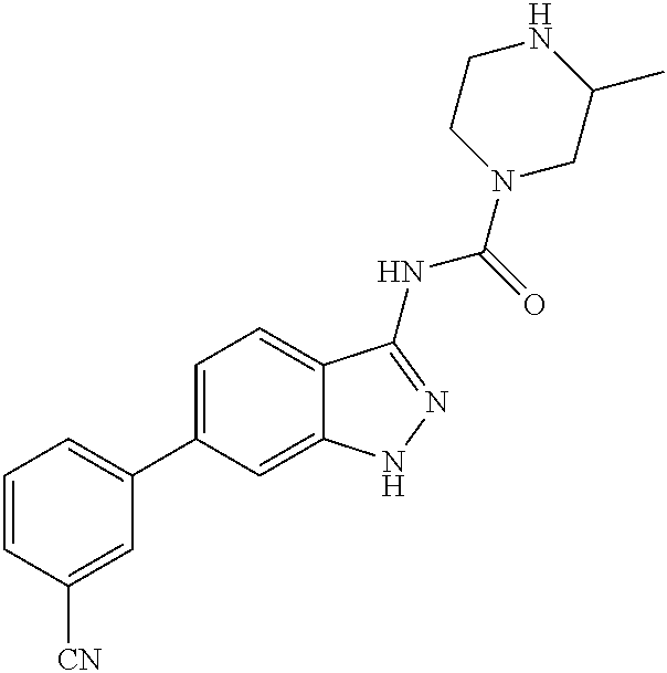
C1=CC([CN])=CC(C2=CC=C3C(=C2)NN=C3NC(=O)N2CC(C)NCC2)=C1
